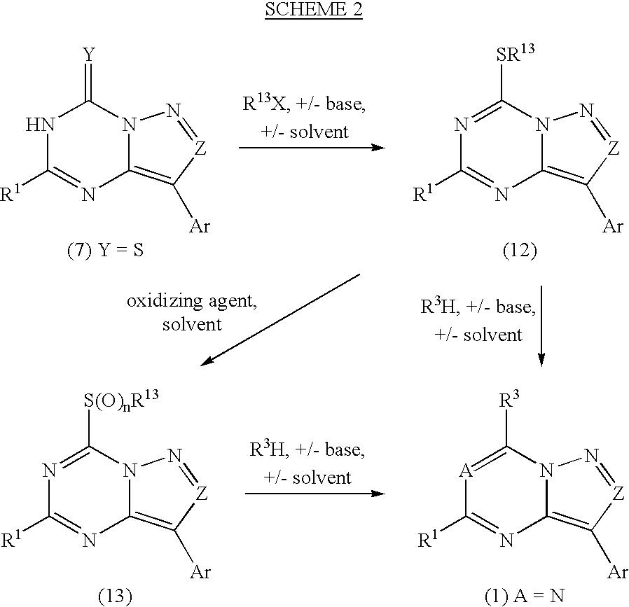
N1C([R1])=NC2=C([Ar])[Z]=NN2C1=[Y].N1=C([SR13])N2C(=C([Ar])[Z]=N2)N=C1[R1].N1=C([S(O)nR13])N2C(=C([Ar])[Z]=N2)N=C1[R1].[A]1=C([R3])N2C(=C([Ar])[Z]=N2)N=C1[R1]
